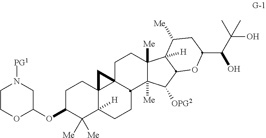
C1C(OC2CN([PG1])CCO2)C([Me])([Me])C2([H])C3(C1)C1(C(CC2)C2([Me])C([Me])(CC1)C1([H])C(C2[OPG2])OC(C(C(C)(O)C)O)CC1[Me])C3
